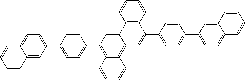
C12=CC=C(C3=CC=C(C4=C5C(=C6C(=C4)C4=C(C=CC=C4)C(C4=CC=C(C7=CC=C8C(=C7)C=CC=C8)C=C4)=C6)C=CC=C5)C=C3)C=C1C=CC=C2
